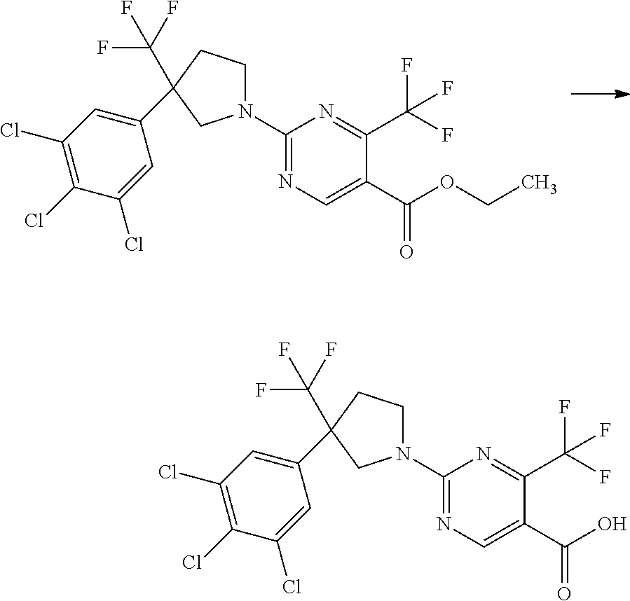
N1(C2=NC=C(C(OCC)=O)C(C(F)(F)F)=N2)CCC(C2=CC(Cl)=C(Cl)C(Cl)=C2)(C(F)(F)F)C1.N1(C2=NC=C(C(O)=O)C(C(F)(F)F)=N2)CCC(C2=CC(Cl)=C(Cl)C(Cl)=C2)(C(F)(F)F)C1
